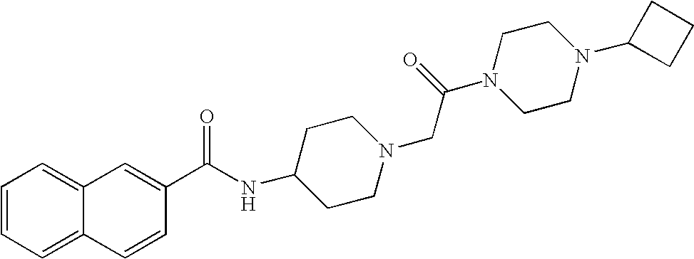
C1=CC=C2C(=C1)C=C(C(NC1CCN(CC(N3CCN(C4CCC4)CC3)=O)CC1)=O)C=C2
